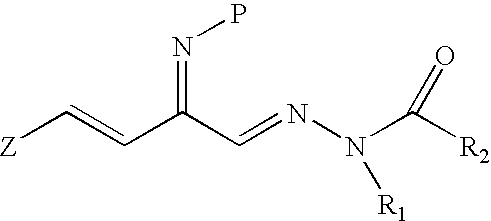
[Z]C=CC(C=NN(C([R2])=O)[R1])=NP
